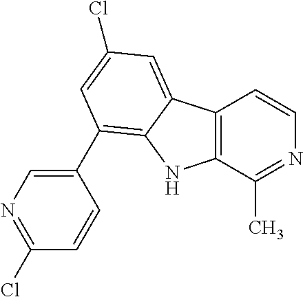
C12=C(C(C)=NC=C1)NC1=C(C3=CN=C(Cl)C=C3)C=C(Cl)C=C21
